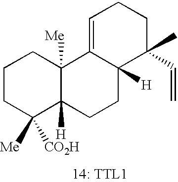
C1CC([CO2H])([Me])C2([H])C([Me])(C1)C1=CCCC(C=C)(C)C1([H])CC2
